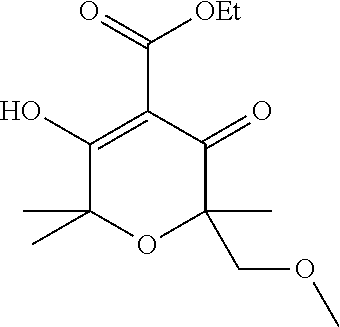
C1(O)=C(C(=O)[OEt])C(=O)C(C)(COC)OC1(C)C
